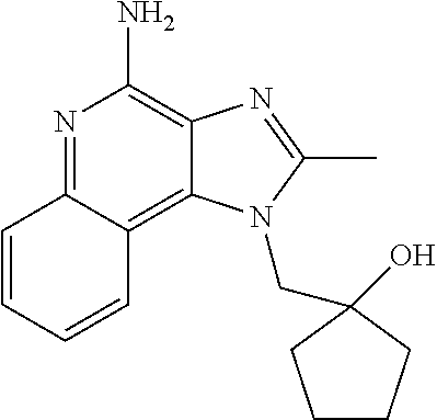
C1=CC2=NC(N)=C3C(=C2C=C1)N(CC1(O)CCCC1)C(C)=N3
